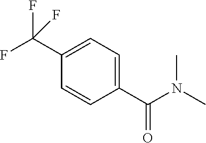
C1(C(N(C)C)=O)=CC=C(C(F)(F)F)C=C1
